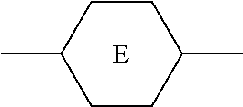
C1(C)CCC(C)CC1.[E]
